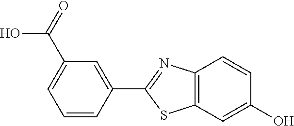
C12=C(C=C(O)C=C1)SC(C1=CC(C(=O)O)=CC=C1)=N2
